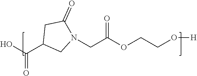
OC(C1CN(CC(OCCO[H])=O)C(=O)C1)=O
